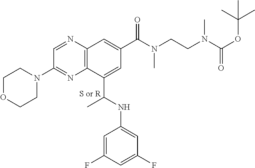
C1OCCN(C2=NC3=C(N=C2)C=C(C(N(CCN(C(OC(C)(C)C)=O)C)C)=O)C=C3C(C)NC2=CC(F)=CC(F)=C2)C1
